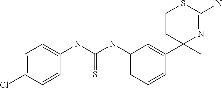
C1(C)(C2=CC(NC(NC3=CC=C(Cl)C=C3)=S)=CC=C2)N=C(N)SCC1
